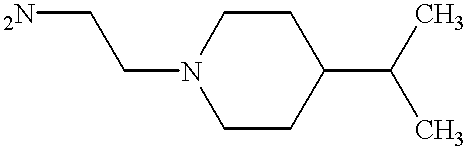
C1CC(C(C)C)CCN1CC[2N]
